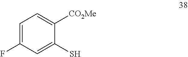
C1=C(F)C=C(S)C([CO2Me])=C1
